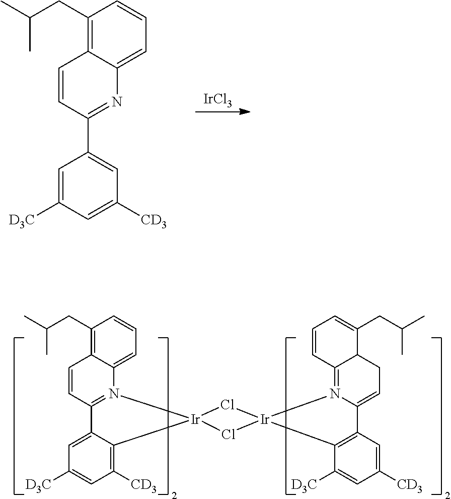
C1(CC(C)C)=C2C(=CC=C1)N=C(C1=CC([CD3])=CC([D3C])=C1)C=C2.[IrCl3].C1(CC(C)C)=C2C(=CC=C1)N1=C(C=C2)C2=CC([D3C])=CC([CD3])=C2[Ir]12Cl[Ir]1(N3=C4C(C(CC(C)C)=CC=C4)CC=C3C3=C1C([D3C])=CC([CD3])=C3)Cl2
